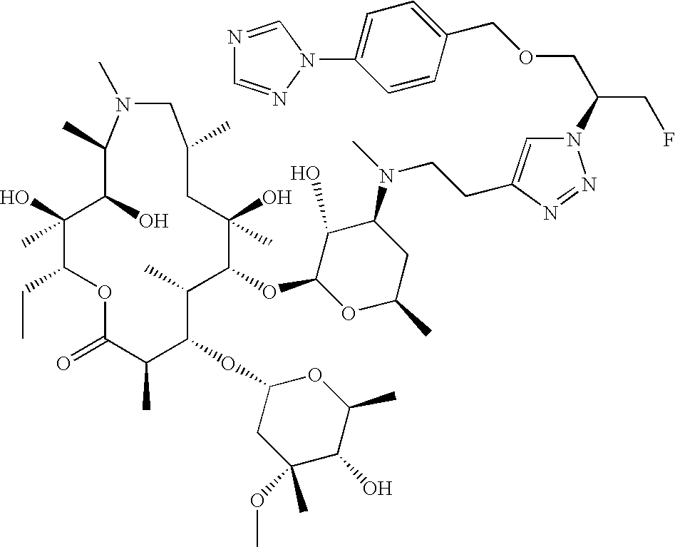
O1C(=O)C(C)C(OC2CC(OC)(C)C(O)C(C)O2)C(C)C(OC2OC(C)CC(N(CCC3=CN(C(CF)COCC4=CC=C(N5C=NC=N5)C=C4)N=N3)C)C2O)C(O)(C)CC(C)CN(C)C(C)C(O)C(O)(C)C1CC
